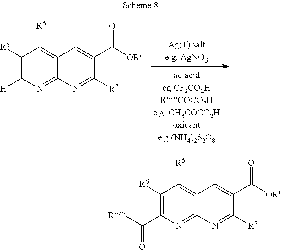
C1([R6])=C(C([R])=O)N=C2C(=C1[R5])C=C(C([ORi])=O)C([R2])=N2.C1([R6])=C([H])N=C2C(=C1[R5])C=C(C([ORi])=O)C([R2])=N2
